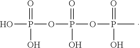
OP(=O)(OP(=O)(O)OP(=O)(O)C)O
